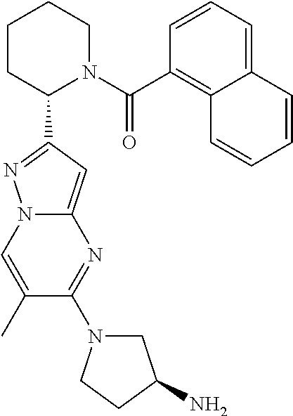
C1(C2=NN3C(=C2)N=C(N2CC(N)CC2)C(C)=C3)N(C(C2=C3C(=CC=C2)C=CC=C3)=O)CCCC1
